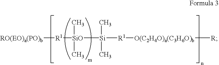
[RO(EO)a(PO)b][R1][SiO](C)(C)[Si](C)(C)[R1][O(C2H4O)a(C3H6O)b][R]
